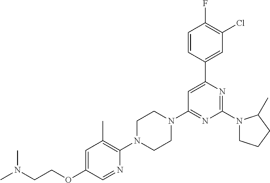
C1=C(OCCN(C)C)C=NC(N2CCN(C3=NC(N4CCCC4C)=NC(C4=CC(Cl)=C(F)C=C4)=C3)CC2)=C1C
